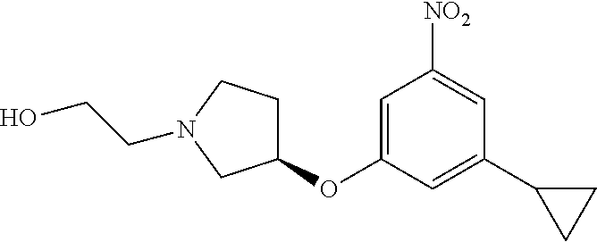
C1=C(OC2CCN(CCO)C2)C=C(C2CC2)C=C1[NO2]
